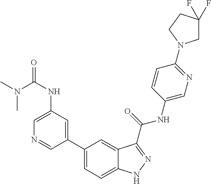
C1(NC(=O)N(C)C)=CN=CC(C2=CC=C3C(=C2)C(C(NC2=CN=C(N4CC(F)(F)CC4)C=C2)=O)=NN3)=C1
